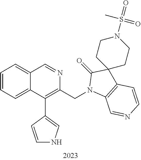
C1=CC=C2C(=C1)C=NC(CN1C3=C(C=CN=C3)C3(C1=O)CCN(S(=O)(C)=O)CC3)=C2C1=CNC=C1
